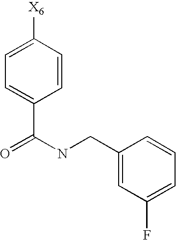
C1=CC([X6])=CC=C1C(NCC1=CC(F)=CC=C1)=O
